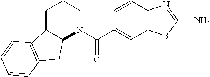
C12C(CCCN1C(C1=CC3=C(C=C1)N=C(N)S3)=O)C1=C(C2)C=CC=C1
